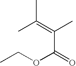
CC(=C(C(OCC)=O)C)C
